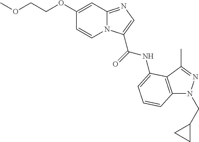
C12=NC=C(C(NC3=CC=CC4=C3C(C)=NN4CC3CC3)=O)N1C=CC(OCCOC)=C2
